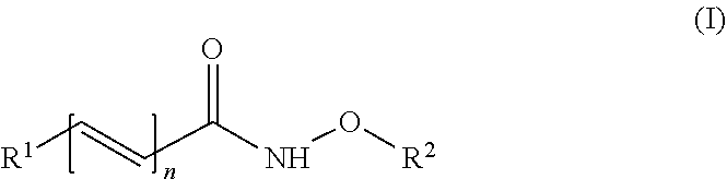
[R1]C=CC(NO[R2])=O
